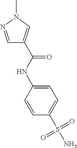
C1=C(NC(C2=CN(C)N=C2)=O)C=CC(S(N)(=O)=O)=C1
